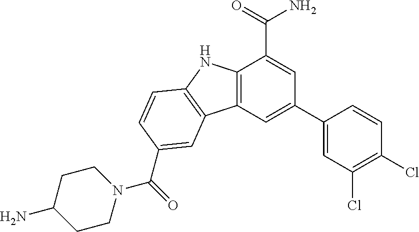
C12=C(C=C(C3=CC(Cl)=C(Cl)C=C3)C=C1C(=O)N)C1=C(N2)C=CC(C(=O)N2CCC(N)CC2)=C1
